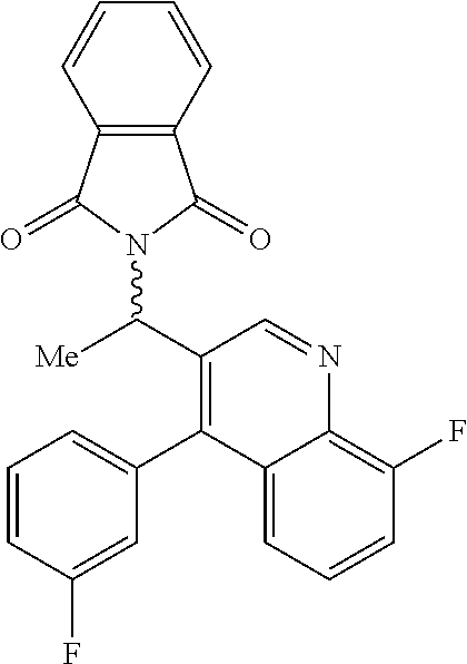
N1(C(C2=C(C3=CC=CC(F)=C3)C3=CC=CC(F)=C3N=C2)[Me])C(=O)C2=C(C1=O)C=CC=C2
